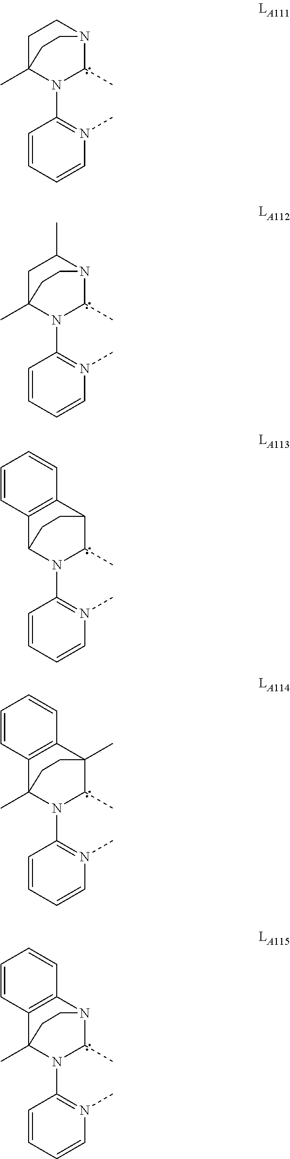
C1=CC=CN(C)=C1N1C(C)N2CCC1(C)CC2.C1=CC=CN(C)=C1N1C(C)N2C(C)CC1(C)CC2.C1=CC=CN(C)=C1N1C(C)C2C3=C(C1CC2)C=CC=C3.C1=CC=CN(C)=C1N1C(C)C2(C)C3=C(C1(C)CC2)C=CC=C3.C1=CC=CN(C)=C1N1C(C)N2C3=C(C1(C)CC2)C=CC=C3
